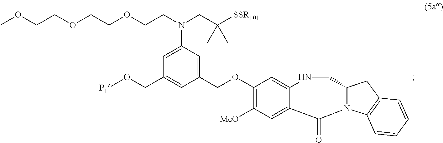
C1(OCC2=CC(N(CCOCCOCCOC)CC([SSR101])(C)C)=CC(CO[P1])=C2)=C([MeO])C=C2C(=C1)NCC1N(C3=C(C1)C=CC=C3)C2=O
